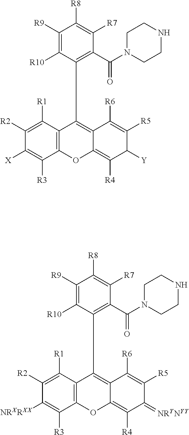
C1([R2])=C([R1])C2=C(C([R3])=C1[X])OC1=C([R4])C([Y])C([R5])=C([R6])C1=C2CCC1=C(C(N2CCNCC2)=O)C([R7])=C([R8])C([R9])=C1[R10].C1([R2])=C([R1])C2=C(C([R3])=C1[NRXRXX])OC1=C([R4])C(=[NRYNYY])C([R5])=C([R6])C1=C2CCC1=C(C(N2CCNCC2)=O)C([R7])=C([R8])C([R9])=C1[R10]
